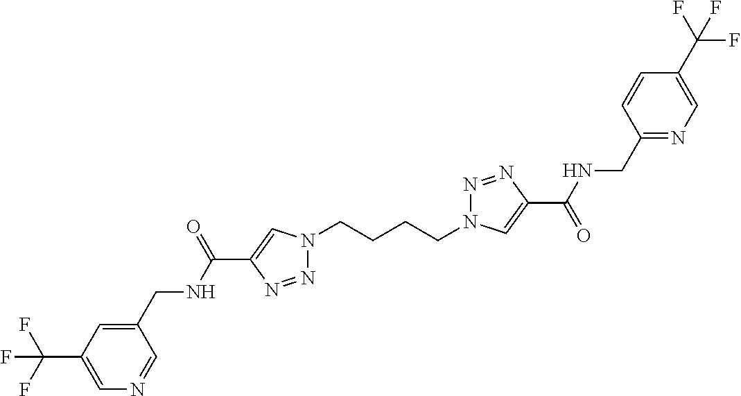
N1(CCCCN2N=NC(C(=O)NCC3=NC=C(C(F)(F)F)C=C3)=C2)N=NC(C(NCC2=CC(C(F)(F)F)=CN=C2)=O)=C1
